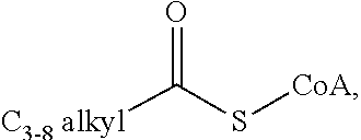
[C3-8 alkyl]C(=O)S[CoA]
